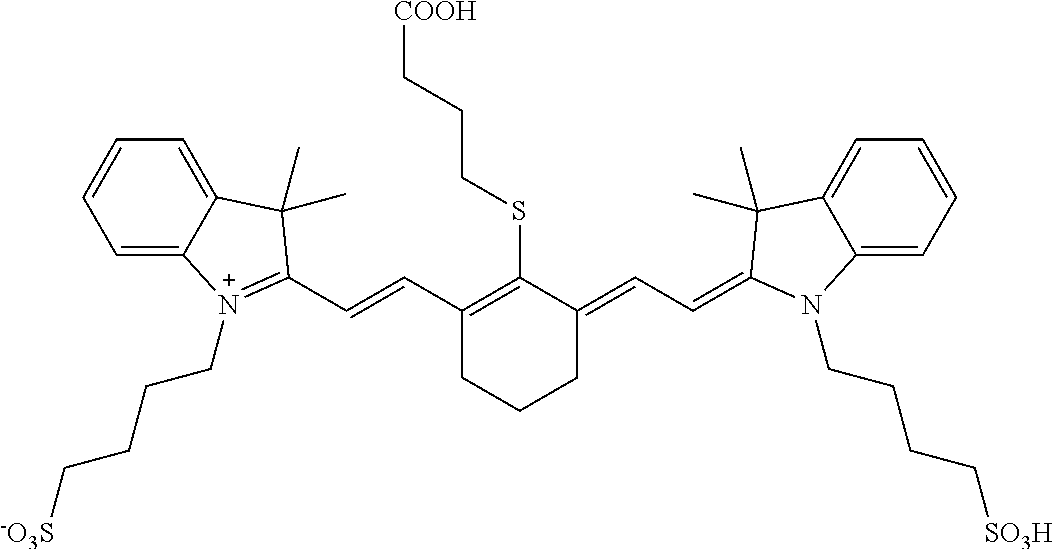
C1(C=CC2=[N+](CCCC[-O3S])C3=CC=CC=C3C2(C)C)=C(SCCC[COOH])C(=CC=C2C(C)(C)C3=CC=CC=C3N2CCCC[SO3H])CCC1
